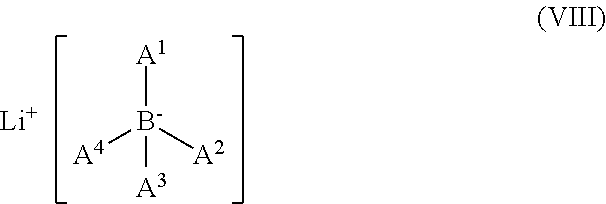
[A4][B-]([A2])([A1])[A3].[Li]
